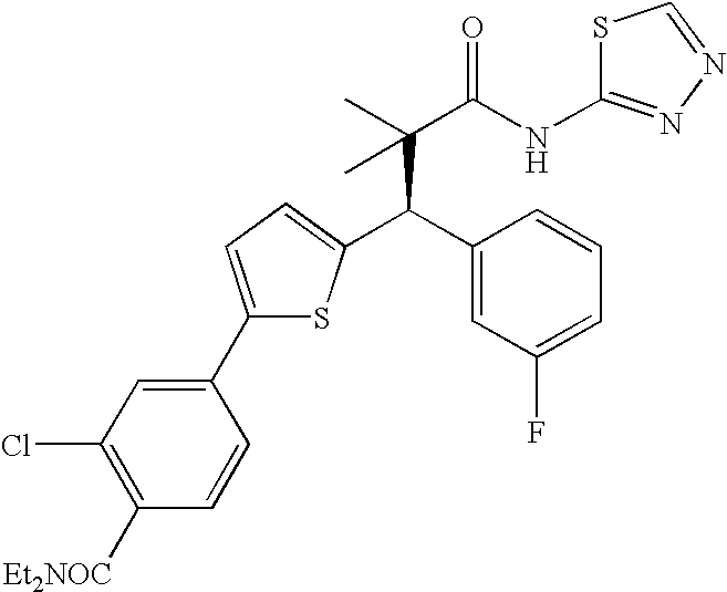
C(C(C)(C(NC1=NN=CS1)=O)C)(C1=CC(F)=CC=C1)C1=CC=C(C2=CC(Cl)=C([Et2NOC])C=C2)S1
